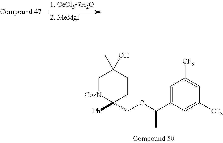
[2. MeMgI].[Ph]C1(COC(C2=CC([CF3])=CC([CF3])=C2)C)CCC(C)(O)C[CbzN]1
